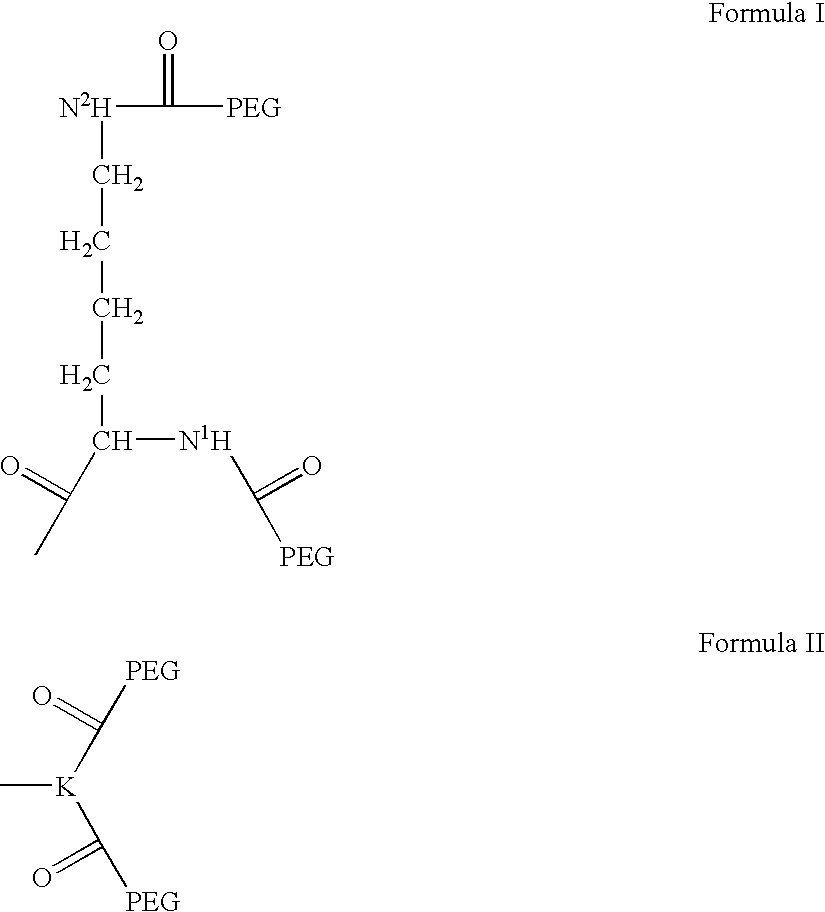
[N2H](C(=O)[PEG])CCCCC([N1H]C(=O)[PEG])C(=O)C.C[K](C(=O)[PEG])C(=O)[PEG]
